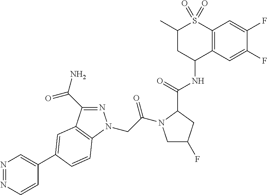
N1=NC=CC(C2=CC3=C(N(CC(=O)N4CC(F)CC4C(NC4C5=C(S(=O)(=O)C(C)C4)C=C(F)C(F)=C5)=O)N=C3C(=O)N)C=C2)=C1
